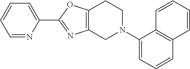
C1=NC(C2=NC3=C(O2)CCN(C2=CC=CC4=C2C=CC=C4)C3)=CC=C1
